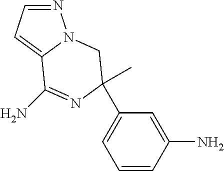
C1=CC(N)=CC(C2(C)N=C(N)C3=CC=NN3C2)=C1
